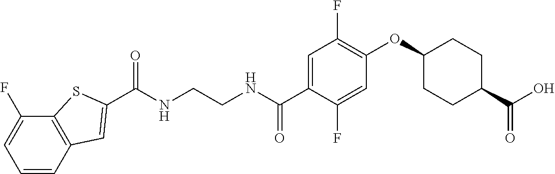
N(CCNC(C1=CC(F)=C(OC2CCC(C(O)=O)CC2)C=C1F)=O)C(=O)C1=CC2=C(C(F)=CC=C2)S1
